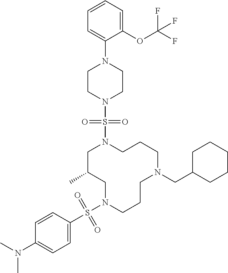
C1C(C)CN(S(C2=CC=C(N(C)C)C=C2)(=O)=O)CCCN(CC2CCCCC2)CCCN1S(N1CCN(C2=CC=CC=C2OC(F)(F)F)CC1)(=O)=O
